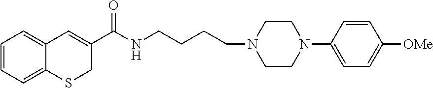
C1=CC=C2C(=C1)C=C(C(NCCCCN1CCN(C3=CC=C([OMe])C=C3)CC1)=O)CS2
